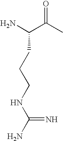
O=C(C)C(N)CCCNC(N)=N
